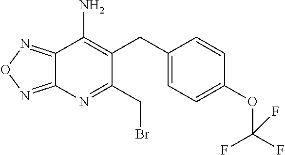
C12=NON=C1N=C(CBr)C(CC1=CC=C(OC(F)(F)F)C=C1)=C2N
